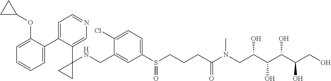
C1=C(CNC2(C3=CN=CC=C3C3=CC=CC=C3OC3CC3)CC2)C(Cl)=CC=C1S(CCCC(N(CC(C(C(C(CO)O)O)O)O)C)=O)=O
